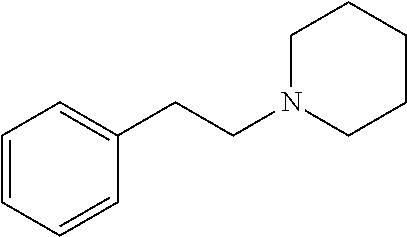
C1=CC=CC(CCN2CCCCC2)=C1
